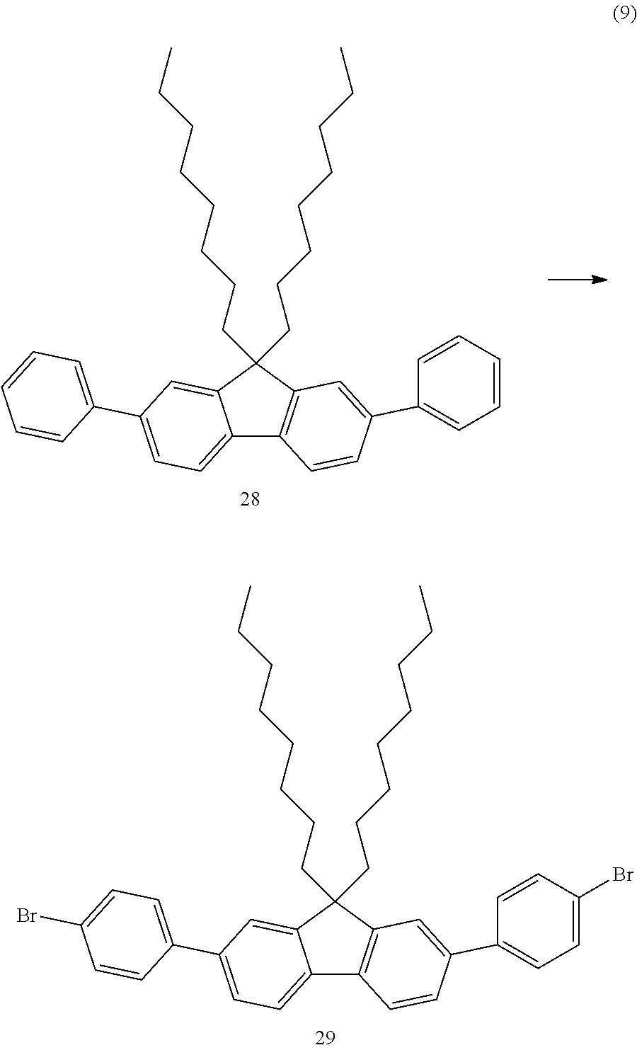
C12=CC=C(C3=CC=CC=C3)C=C1C(CCCCCCCC)(CCCCCCCC)C1=C2C=CC(C2=CC=CC=C2)=C1.C12=CC=C(C3=CC=C(Br)C=C3)C=C1C(CCCCCCCC)(CCCCCCCC)C1=C2C=CC(C2=CC=C(Br)C=C2)=C1
